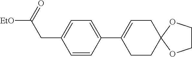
C1=CC(C2=CCC3(CC2)OCCO3)=CC=C1CC([EtO])=O
